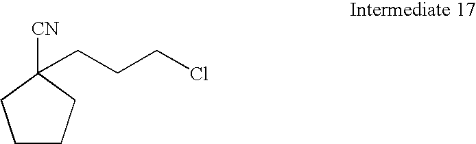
C1CCC([CN])(CCCCl)C1
